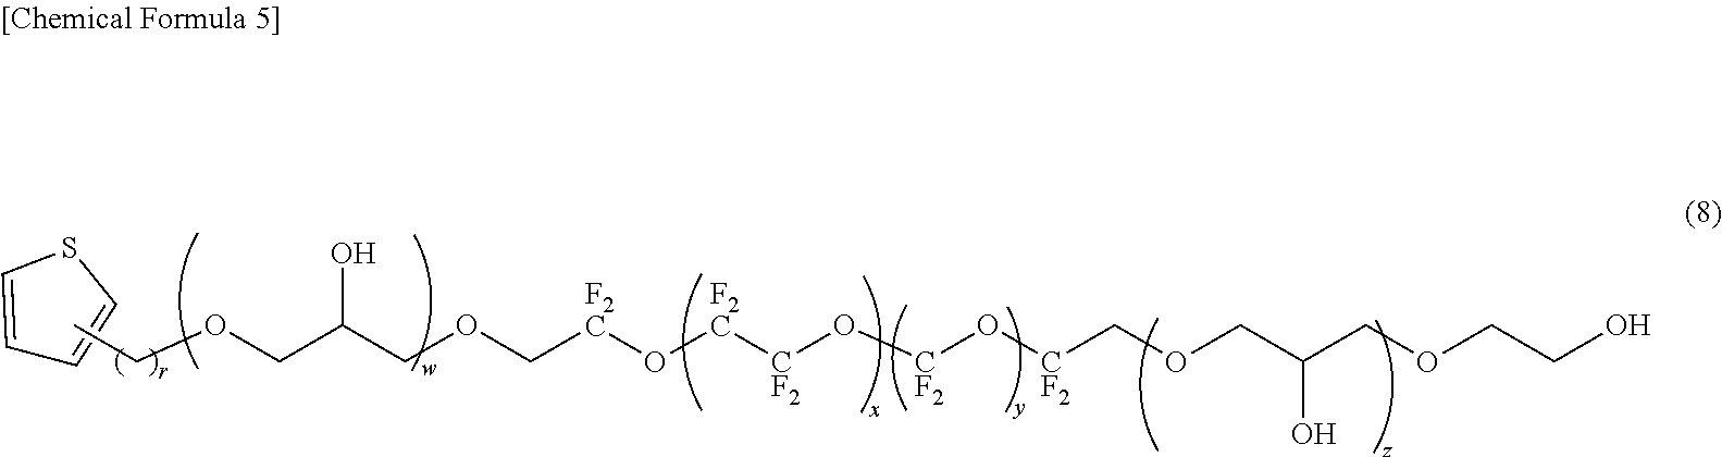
C1=CSC=C1.CCOCC(COC[F2C]O[F2C][CF2]O[CF2]O[CF2]COCC(COCCO)O)O
